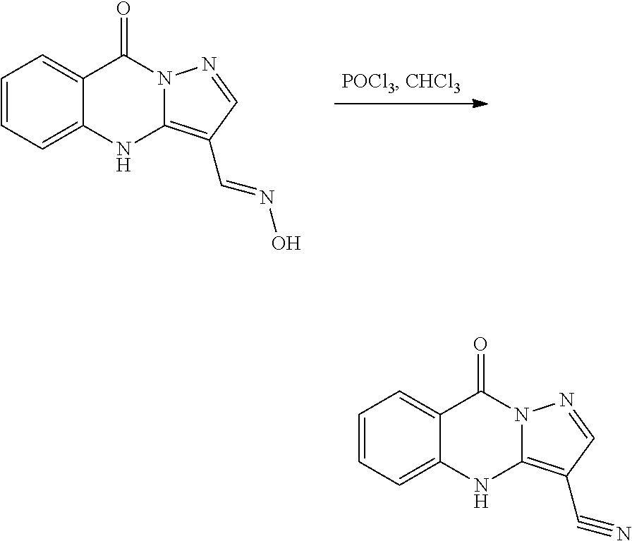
C1=CC=C2C(=C1)C(=O)N1C(=C(C=NO)C=N1)N2.C1=CC=C2C(=C1)C(=O)N1C(=C(C#N)C=N1)N2
